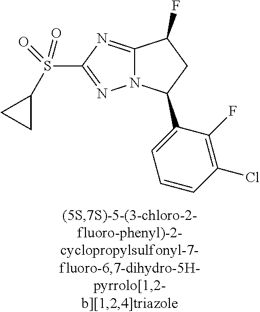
C12=NC(S(=O)(=O)C3CC3)=NN1C(C1=CC=CC(Cl)=C1F)CC2F
